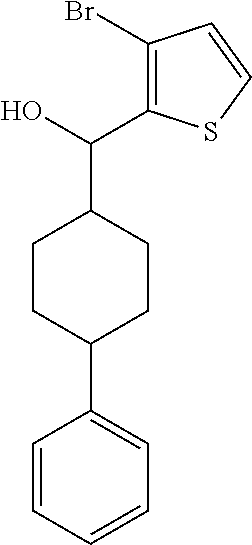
C1=CC=CC=C1C1CCC(C(C2=C(Br)C=CS2)O)CC1
